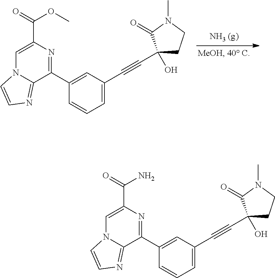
C1=CC=C(C#CC2(O)CCN(C)C2=O)C=C1C1=NC(C(=O)OC)=CN2C1=NC=C2.C1=CC=C(C#CC2(O)CCN(C)C2=O)C=C1C1=NC(C(=O)N)=CN2C1=NC=C2
